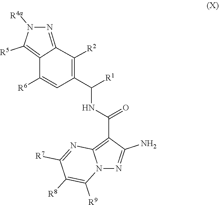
[R4a]N1N=C2C([R2])=C(C(NC(C3=C4N(N=C3N)C([R9])=C([R8])C([R7])=N4)=O)[R1])C=C([R6])C2=C1[R5]
